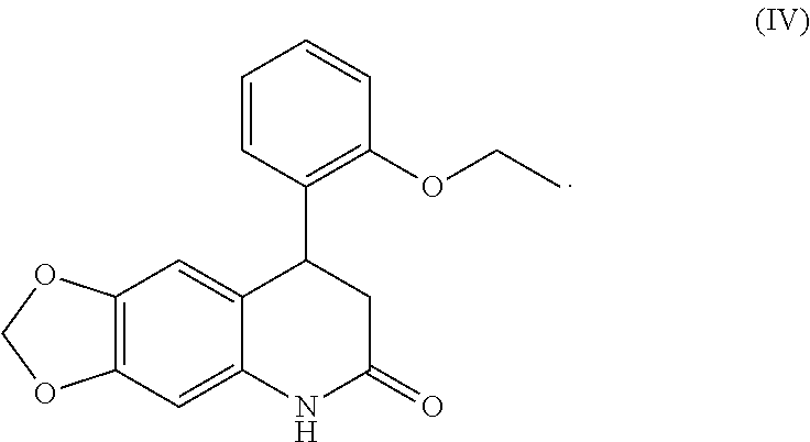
C12=C(C=C3C(=C1)C(C1=C(OCC)C=CC=C1)CC(=O)N3)OCO2
